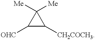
C1([Me])([Me])C([OHC])C1[CH2COCH3]
